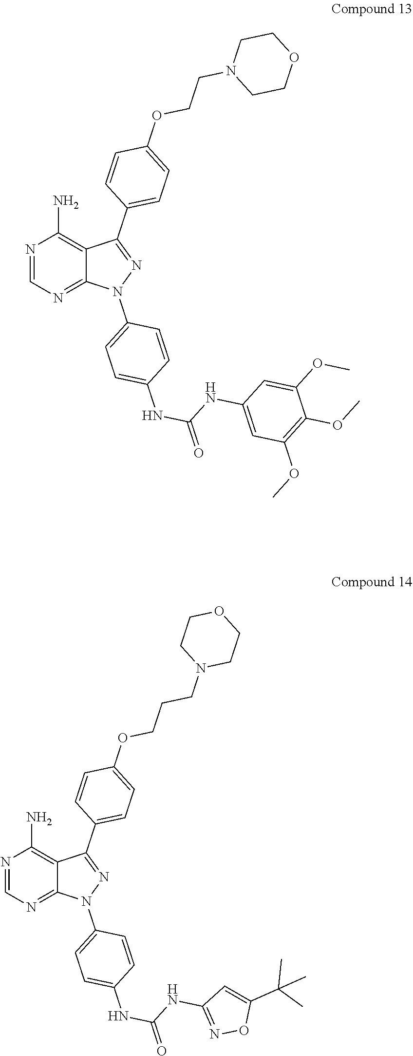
N1=CN=C2C(=C1N)C(C1=CC=C(OCCN3CCOCC3)C=C1)=NN2C1=CC=C(NC(NC2=CC(OC)=C(OC)C(OC)=C2)=O)C=C1.N1=CN=C2C(=C1N)C(C1=CC=C(OCCCN3CCOCC3)C=C1)=NN2C1=CC=C(NC(NC2=NOC(C(C)(C)C)=C2)=O)C=C1
